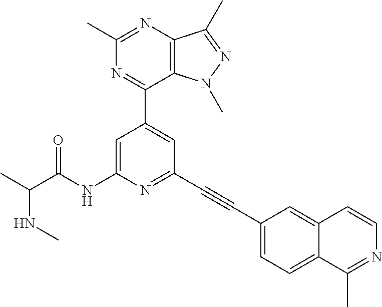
N(C)C(C)C(NC1=CC(C2=NC(C)=NC3=C2N(C)N=C3C)=CC(C#CC2=CC=C3C(=C2)C=CN=C3C)=N1)=O
